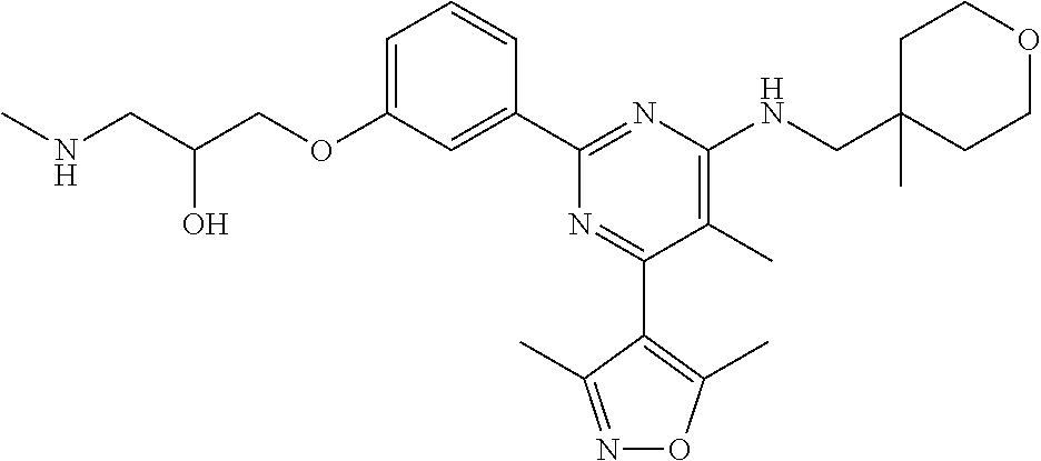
C1=C(OCC(CNC)O)C=C(C2=NC(NCC3(C)CCOCC3)=C(C)C(C3=C(C)ON=C3C)=N2)C=C1
